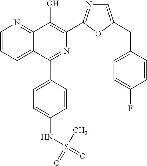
C1=CC=C2C(=N1)C(O)=C(C1=NC=C(CC3=CC=C(F)C=C3)O1)N=C2C1=CC=C(NS(=O)(C)=O)C=C1
